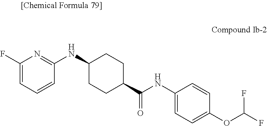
C1(NC2CCC(C(NC3=CC=C(OC(F)F)C=C3)=O)CC2)=NC(F)=CC=C1
